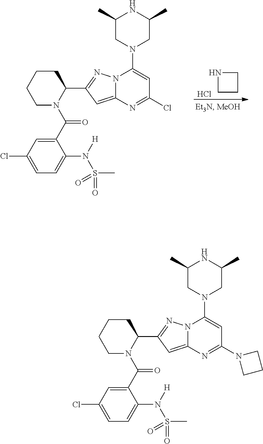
C1CCN1.Cl.C1CCCC(C2=NN3C(=C2)N=C(Cl)C=C3N2CC(C)NC(C)C2)N1C(C1=CC(Cl)=CC=C1N([H])S(C)(=O)=O)=O.C1CCCC(C2=NN3C(=C2)N=C(N2CCC2)C=C3N2CC(C)NC(C)C2)N1C(C1=CC(Cl)=CC=C1N([H])S(C)(=O)=O)=O
